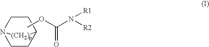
C1C2CCN(C1)[(CH2)p]2.COC(N([R2])[R1])=O
